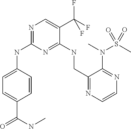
C1=C(NC2=NC=C(C(F)(F)F)C(NCC3=NC=CN=C3N(C)S(=O)(C)=O)=N2)C=CC(C(=O)NC)=C1
